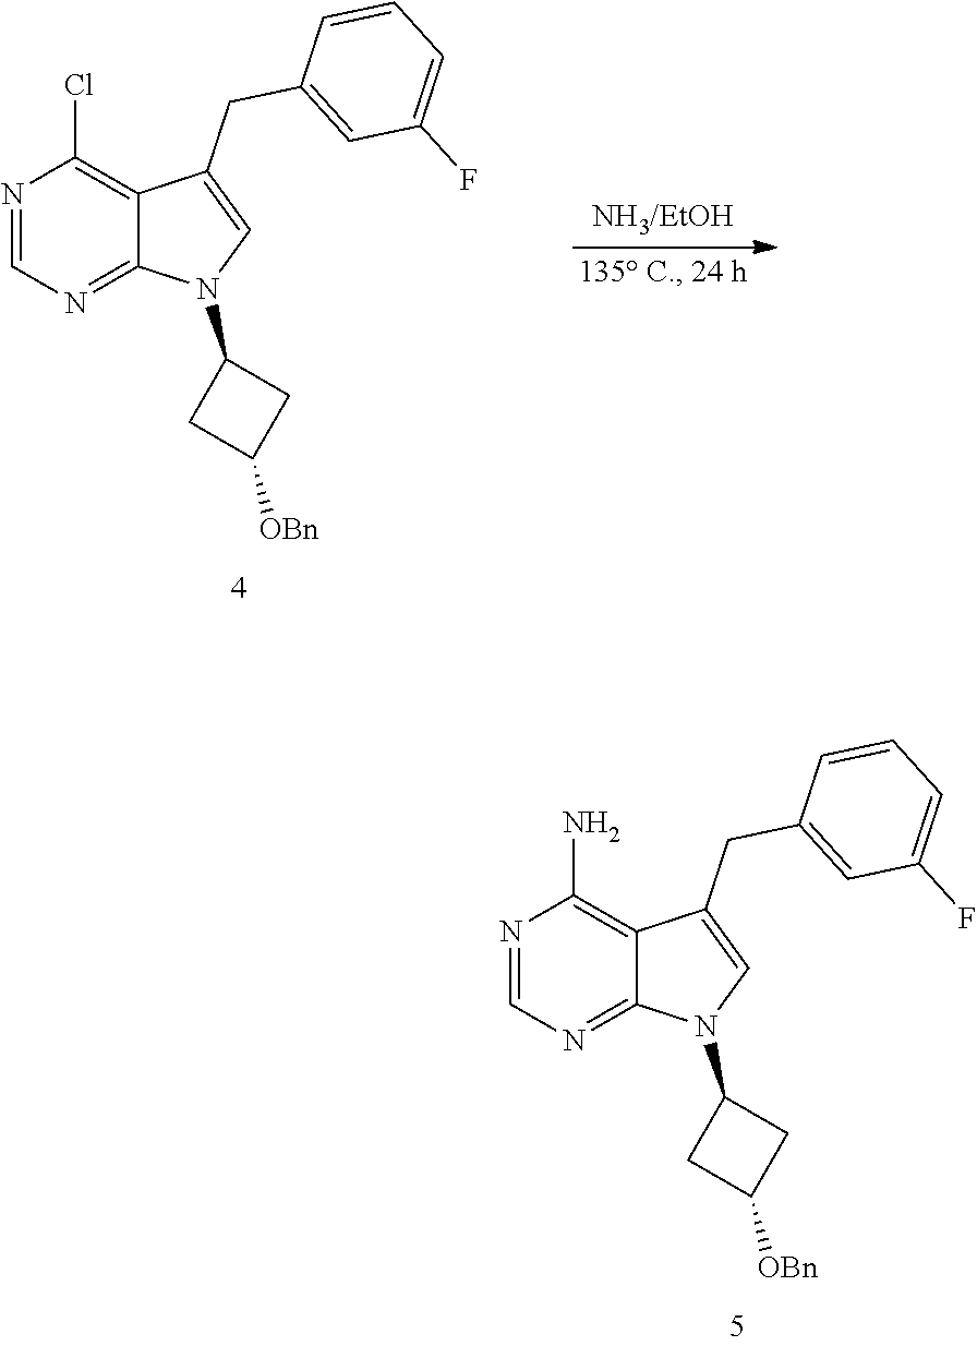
N1=CN=C2C(=C1Cl)C(CC1=CC(F)=CC=C1)=CN2C1CC([OBn])C1.N1=CN=C2C(=C1N)C(CC1=CC(F)=CC=C1)=CN2C1CC([OBn])C1
